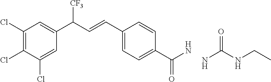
C1(Cl)=C(Cl)C(Cl)=CC(C(C=CC2=CC=C(C(N)=O)C=C2)[CF3])=C1.NC(=O)NCC
